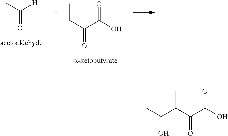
C(=O)(C)[H].C(=O)(CC)C(O)=O.CC(C(C(C(O)=O)=O)C)O
